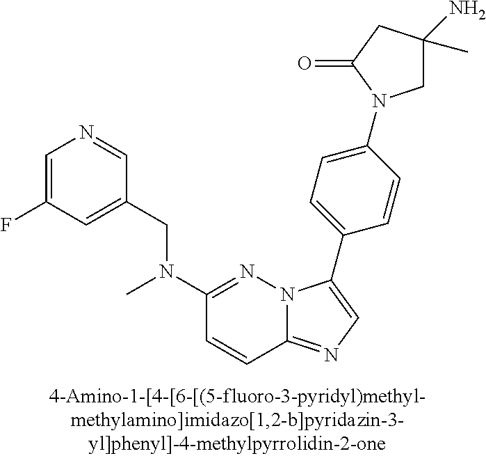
C1(CN(C2=NN3C(=NC=C3C3=CC=C(N4CC(N)(C)CC4=O)C=C3)C=C2)C)=CC(F)=CN=C1
